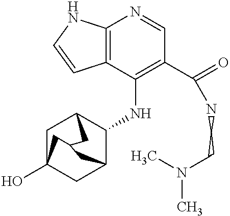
C12=C(C(NC3C4CC5(O)CC3CC(C5)C4)=C(C(=O)NCCN(C)C)C=N1)C=CN2
